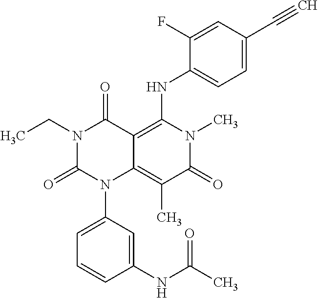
N1(CC)C(=O)N(C2=CC=CC(NC(C)=O)=C2)C2=C(C)C(=O)N(C)C(NC3=CC=C(C#C)C=C3F)=C2C1=O
